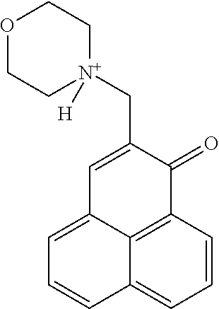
C1=CC2=C3C(=C1)C=CC=C3C=C(C[N+]1([H])CCOCC1)C2=O
